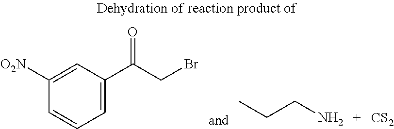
CCCN.[CS2].C1([O2N])=CC(C(CBr)=O)=CC=C1
